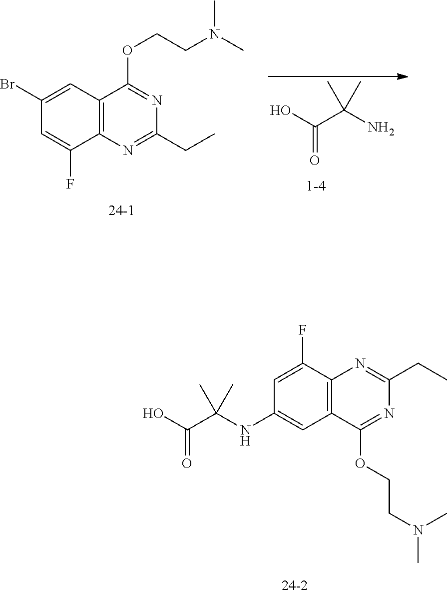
OC(C(NC1=CC2=C(C(F)=C1)N=C(CC)N=C2OCCN(C)C)(C)C)=O.C12=C(N=C(CC)N=C1OCCN(C)C)C(F)=CC(Br)=C2.OC(C(N)(C)C)=O
